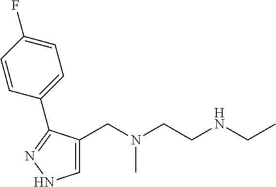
C1=C(CN(CCNCC)C)C(C2=CC=C(F)C=C2)=NN1
